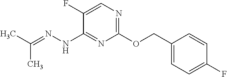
C1(OCC2=CC=C(F)C=C2)=NC=C(F)C(NN=C(C)C)=N1
